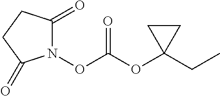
N1(OC(OC2(CC)CC2)=O)C(=O)CCC1=O
